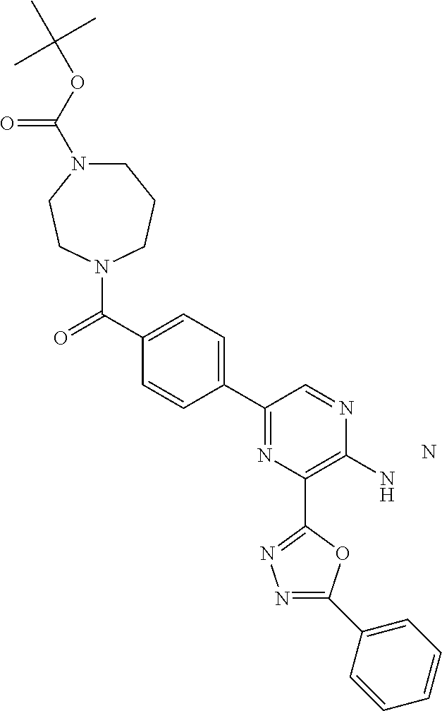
N.C1N(C(OC(C)(C)C)=O)CCN(C(=O)C2=CC=C(C3=NC(C4=NN=C(C5=CC=CC=C5)O4)=C(N)N=C3)C=C2)CC1
